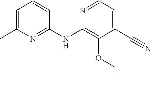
N1=C(NC2=C(OCC)C(C#N)=CC=N2)C=CC=C1C
